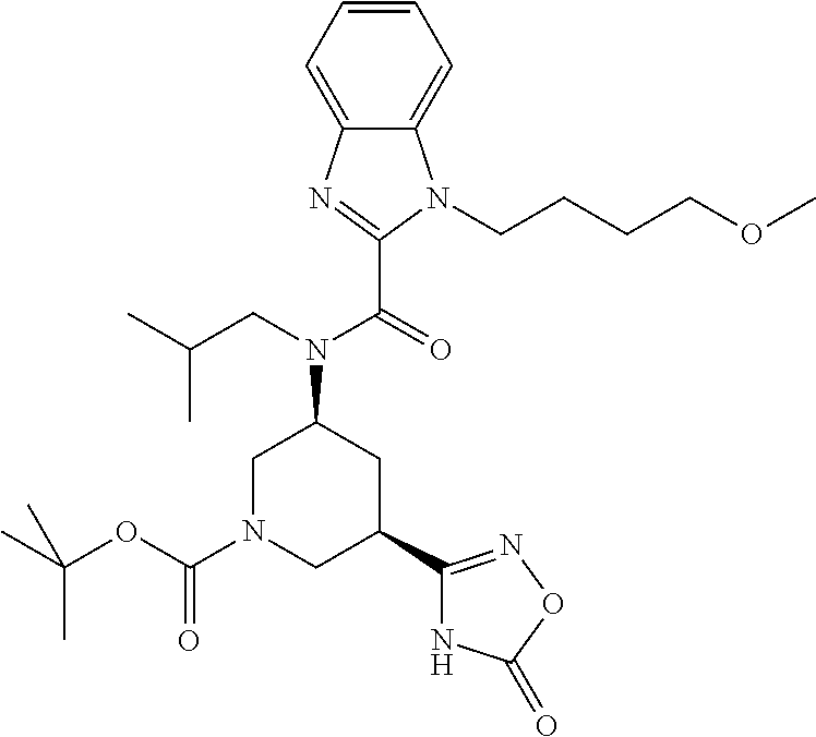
C1N(C(OC(C)(C)C)=O)CC(C2=NOC(=O)N2)CC1N(CC(C)C)C(=O)C1=NC2=CC=CC=C2N1CCCCOC
